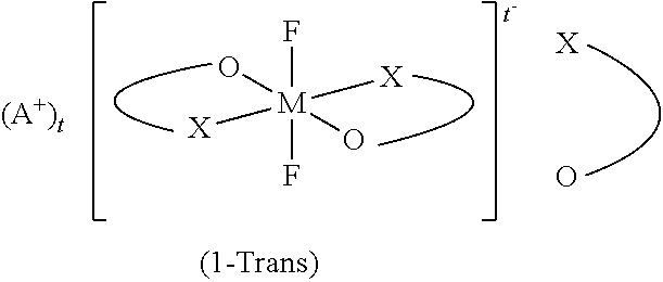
[X].O.F[M](F)([X])([X])(O)O
